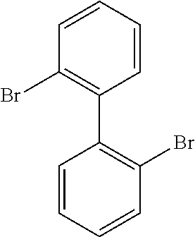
C1=CC=CC(Br)=C1C1=C(Br)C=CC=C1
